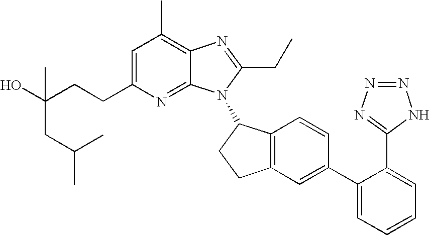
C1=C(CCC(O)(C)CC(C)C)N=C2C(=C1C)N=C(CC)N2C1C2=C(CC1)C=C(C1=CC=CC=C1C1=NN=NN1)C=C2
